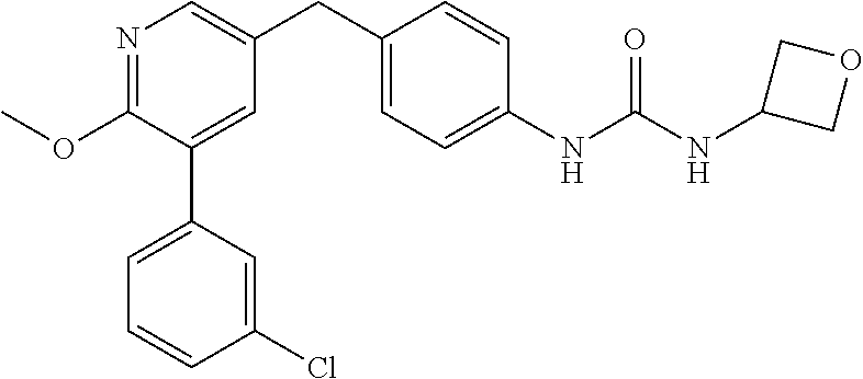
N1=C(OC)C(C2=CC=CC(Cl)=C2)=CC(CC2=CC=C(NC(NC3COC3)=O)C=C2)=C1
